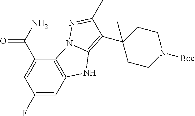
C1(F)=CC2=C(C(C(N)=O)=C1)N1C(=C(C3(C)CCN([Boc])CC3)C(C)=N1)N2
